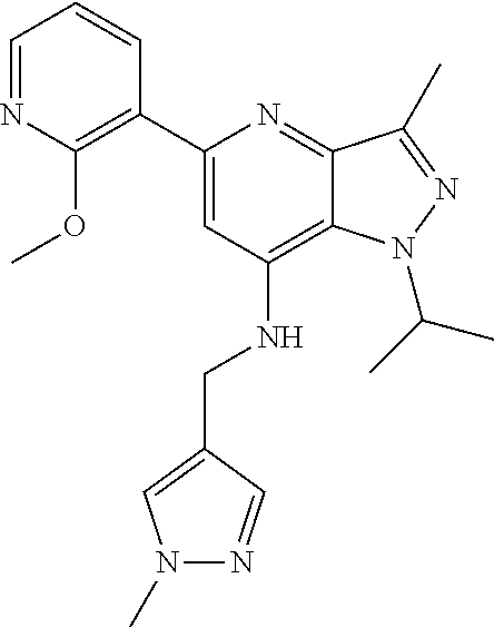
C1=NC(OC)=C(C2=CC(NCC3=CN(C)N=C3)=C3C(=N2)C(C)=NN3C(C)C)C=C1
